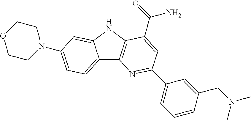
C12=CC=C(N3CCOCC3)C=C1NC1=C2N=C(C2=CC=CC(CN(C)C)=C2)C=C1C(=O)N
